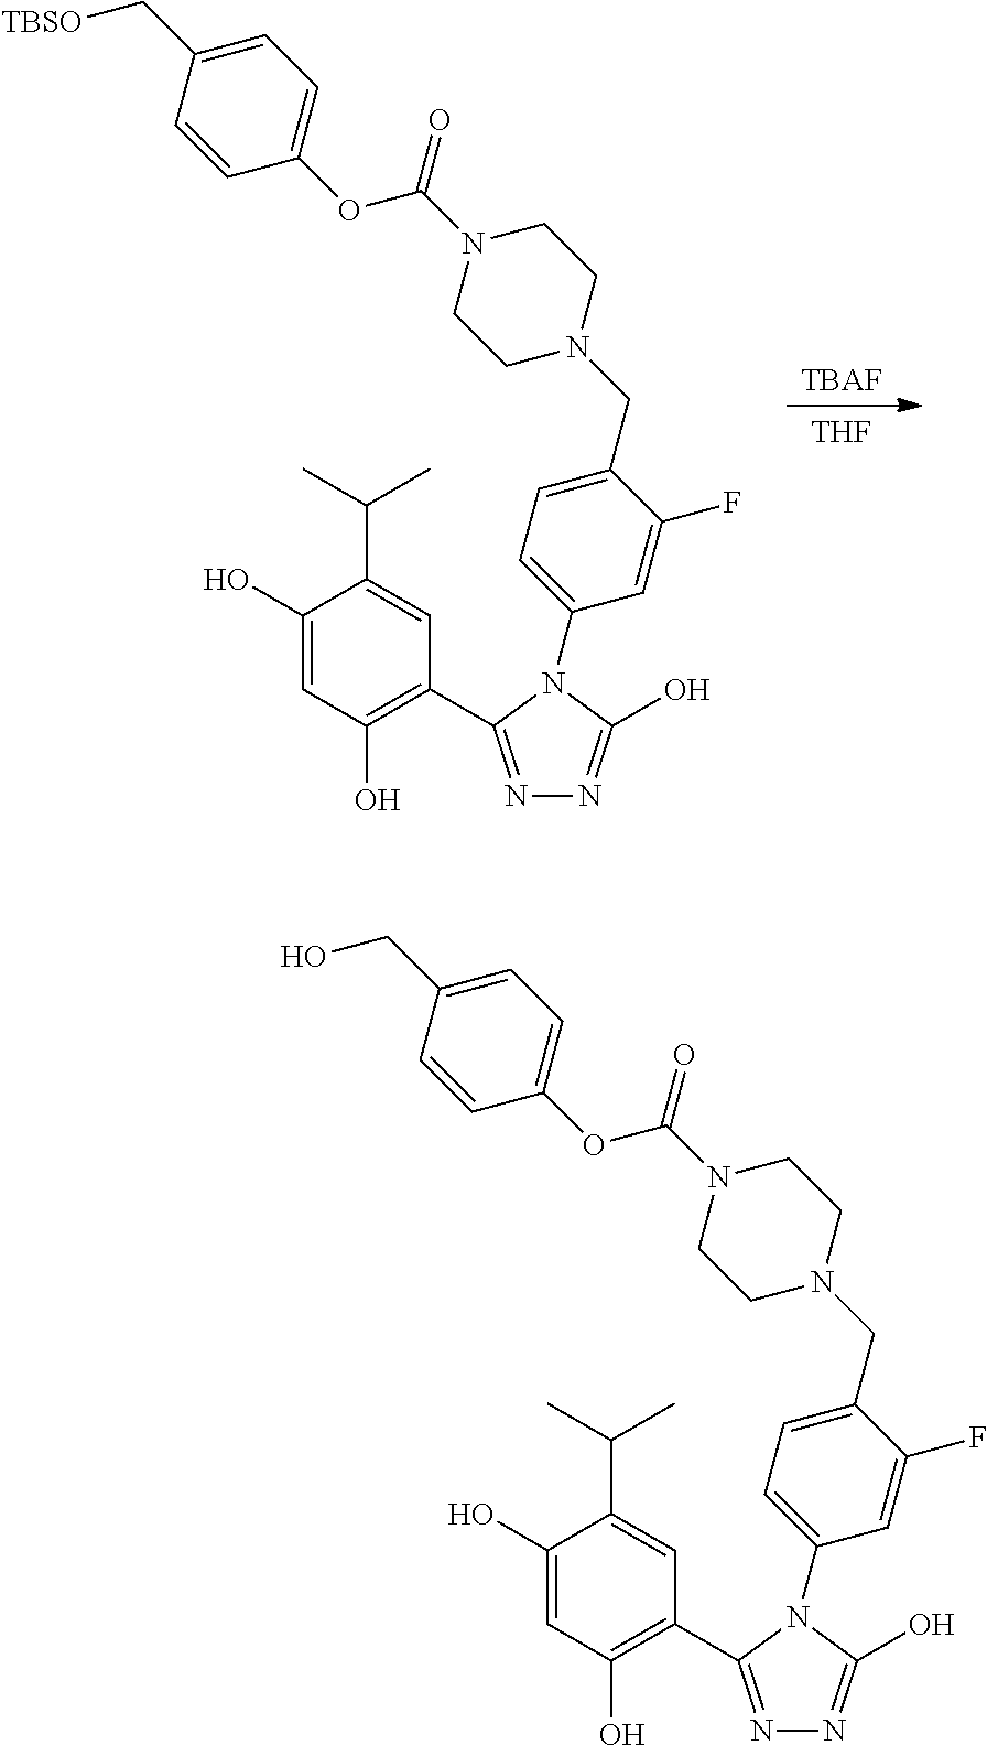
[THF].[TBAF].N1=C(C2=C(O)C=C(O)C(C(C)C)=C2)N(C2=CC=C(CN3CCN(C(OC4=CC=C(C[TBSO])C=C4)=O)CC3)C(F)=C2)C(O)=N1.N1=C(C2=C(O)C=C(O)C(C(C)C)=C2)N(C2=CC=C(CN3CCN(C(OC4=CC=C(CO)C=C4)=O)CC3)C(F)=C2)C(O)=N1
